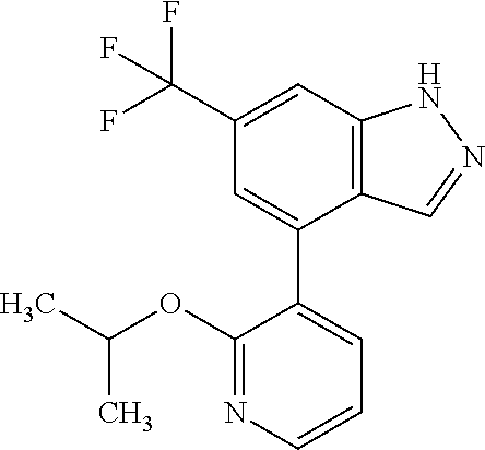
C12=C(C=C(C(F)(F)F)C=C1C1=CC=CN=C1OC(C)C)NN=C2
